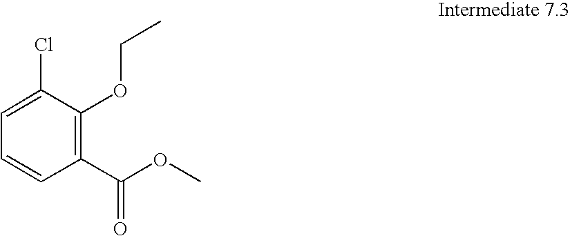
C1(C(OC)=O)=C(OCC)C(Cl)=CC=C1
